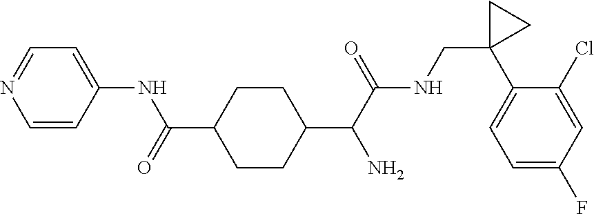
C1(C(C(NCC2(C3=CC=C(F)C=C3Cl)CC2)=O)N)CCC(C(=O)NC2=CC=NC=C2)CC1
